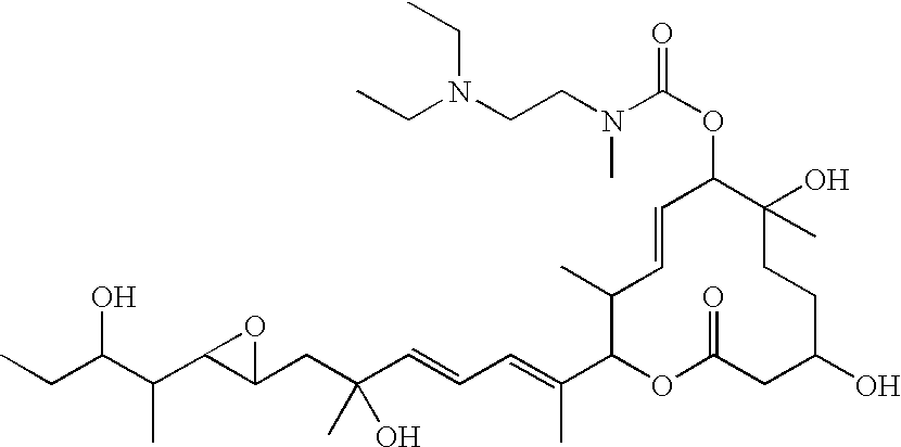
CCC(C(C1C(CC(C=CC=C(C2OC(=O)CC(O)CCC(O)(C)C(OC(=O)N(C)CCN(CC)CC)C=CC2C)C)(O)C)O1)C)O
